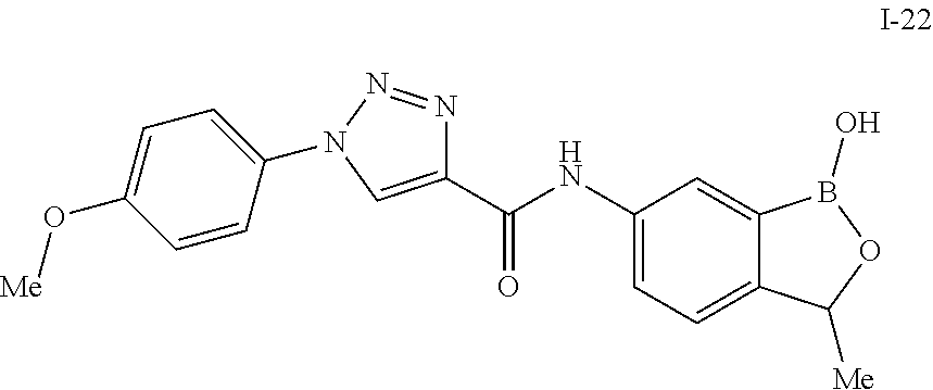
C1(C(NC2=CC=C3C(=C2)B(O)OC3[Me])=O)=CN(C2=CC=C(O[Me])C=C2)N=N1
